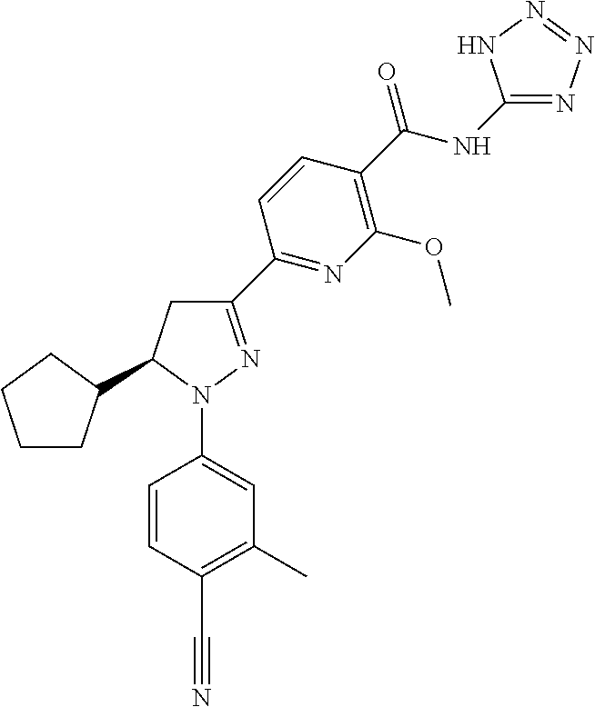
C1CC(C2CC(C3=NC(OC)=C(C(=O)NC4=NN=NN4)C=C3)=NN2C2=CC(C)=C(C#N)C=C2)CC1
